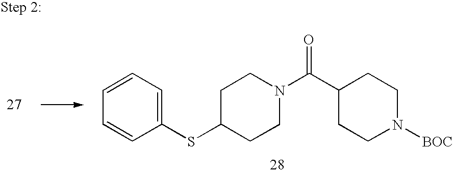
C1C(SC2=CC=CC=C2)CCN(C(C2CCN([BOC])CC2)=O)C1
